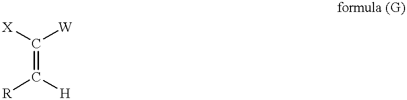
C(=C([X])[W])([R])[H]
